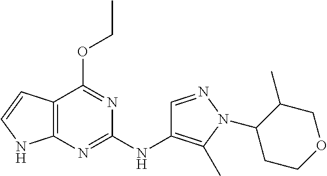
C12=C(NC=C1)N=C(NC1=C(C)N(C3CCOCC3C)N=C1)N=C2OCC
